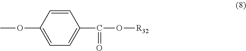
C1=CC(OC)=CC=C1C(O[R32])=O
